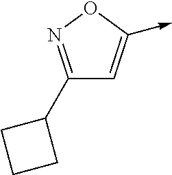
C1(C2CCC2)=NOC(->C)=C1
